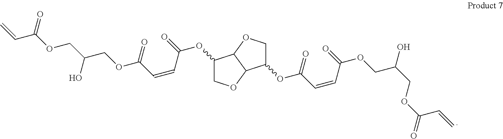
C1(OC(=O)C=CC(OCC(COC(C=C)=O)O)=O)COC2C1OCC2OC(C=CC(OCC(COC(=O)C=C)O)=O)=O
